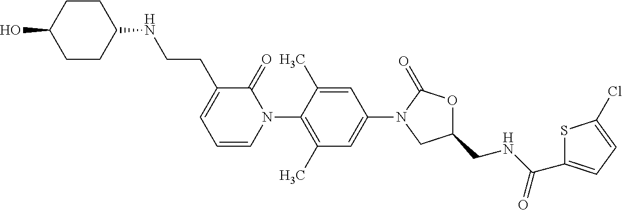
N(CCC1=CC=CN(C2=C(C)C=C(N3CC(CNC(=O)C4=CC=C(Cl)S4)OC3=O)C=C2C)C1=O)C1CCC(O)CC1
